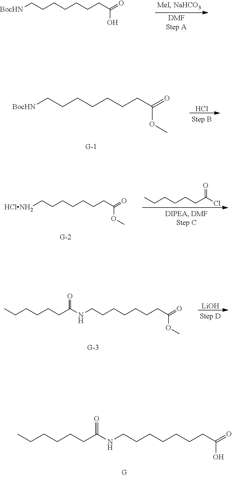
[BocHN]CCCCCCCC(=O)O.[BocHN]CCCCCCCC(=O)OC.Cl.[HClNH2]CCCCCCCC(=O)OC.CCCCCCC(Cl)=O.N(CCCCCCCC(=O)OC)C(CCCCCC)=O.[LiOH].N(CCCCCCCC(=O)O)C(CCCCCC)=O
